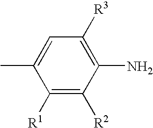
C1([R1])=C([R2])C(N)=C([R3])C=C1C
